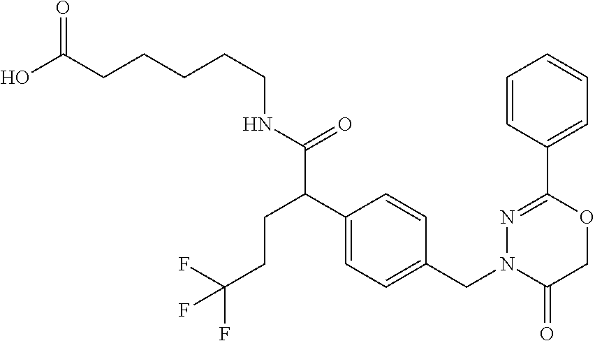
C(CNC(C(C1=CC=C(CN2C(=O)COC(C3=CC=CC=C3)=N2)C=C1)CCC(F)(F)F)=O)CCCC(O)=O
